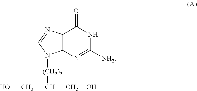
C12=C(N=CN1[(CH2)2]C(CO)CO)C(=O)NC([NH2])=N2
